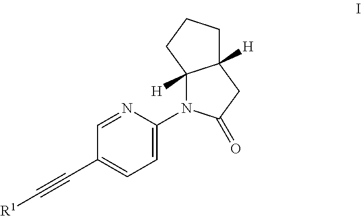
C1=NC(N2C3([H])C([H])(CC2=O)CCC3)=CC=C1C#C[R1]
